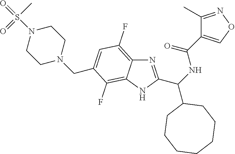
C1(C)=NOC=C1C(=O)NC(C1CCCCCCC1)C1=NC2=C(F)C=C(CN3CCN(S(=O)(C)=O)CC3)C(F)=C2N1
